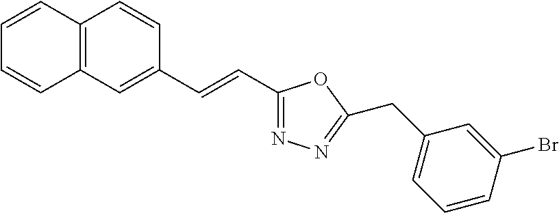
C12=C(C=C(C=CC3=NN=C(CC4=CC=CC(Br)=C4)O3)C=C1)C=CC=C2
